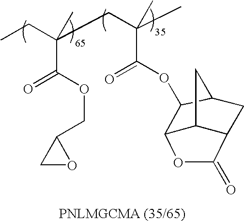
CCC(CC(C)(C(OC1C2OC(=O)C3CC1CC23)=O)C)(C(OCC1CO1)=O)C
